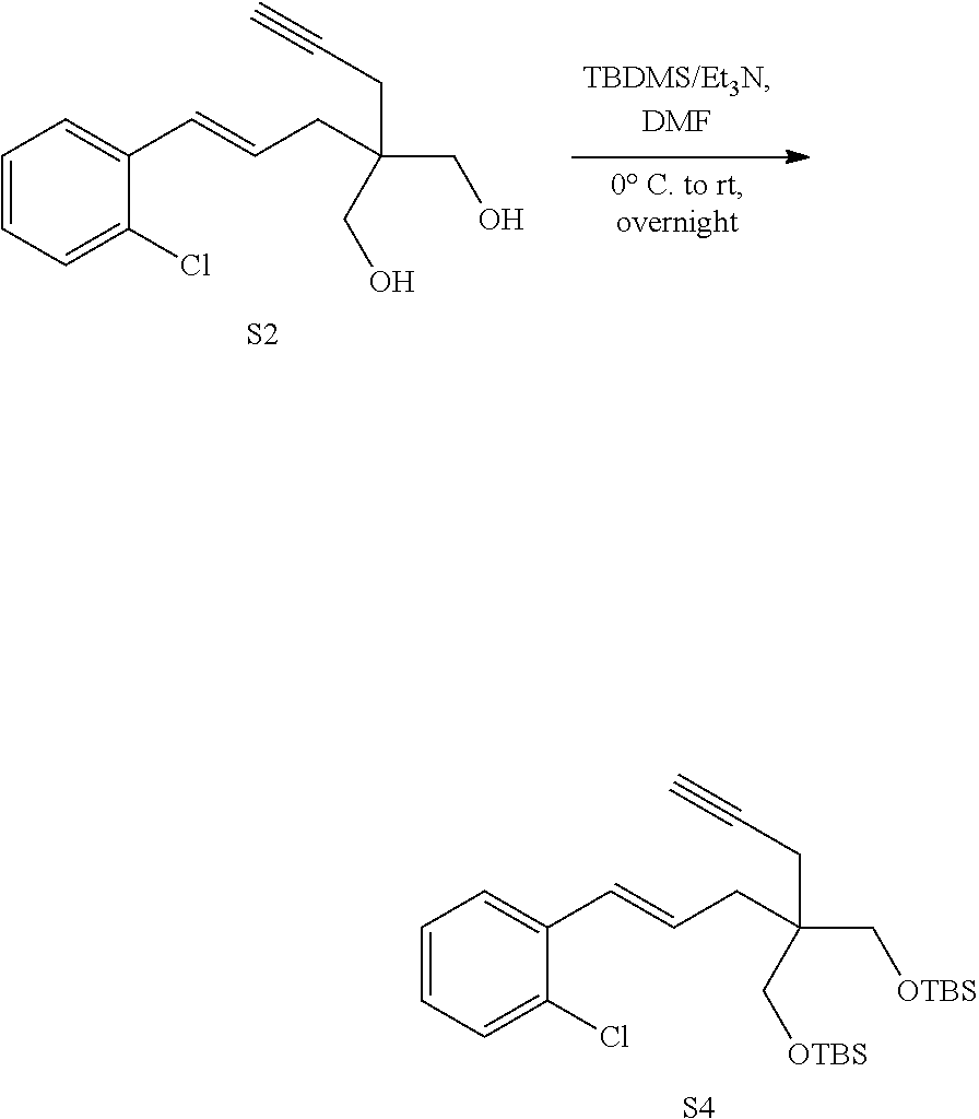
C(=CC1=CC=CC=C1Cl)CC(CC#C)(CO)CO.[S2].C(=CC1=CC=CC=C1Cl)CC(CC#C)(C[OTBS])C[OTBS].[S4]
